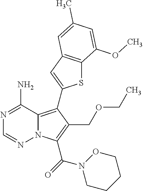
N1=C(N)C2=C(C3=CC4=C(S3)C(OC)=CC(C)=C4)C(COCC)=C(C(N3OCCCC3)=O)N2N=C1
